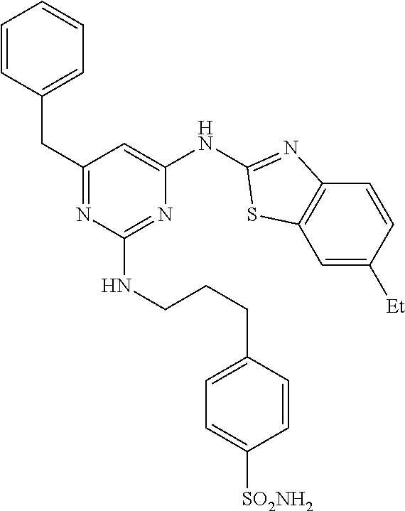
C1=CC=CC=C1CC1=NC(NCCCC2=CC=C([SO2NH2])C=C2)=NC(NC2=NC3=C(C=C([Et])C=C3)S2)=C1
